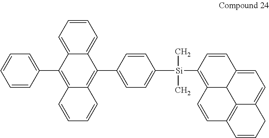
C12=C([Si](C3=CC=C(C4=C5C(=C(C6=CC=CC=C6)C6=CC=CC=C46)C=CC=C5)C=C3)(C)C)C=CC3=CC=C4C(=C(C=C1)C=CC4)C23
